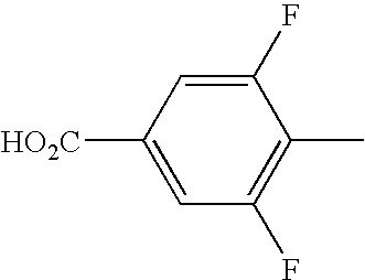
C1(F)=CC([HO2C])=CC(F)=C1C
